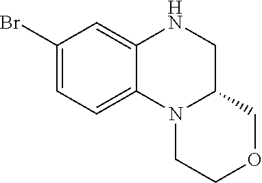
C1(Br)=CC=C2C(=C1)NCC1N2CCOC1
